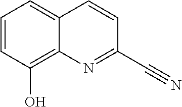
C1=CC(O)=C2C(=C1)C=CC(C#N)=N2
